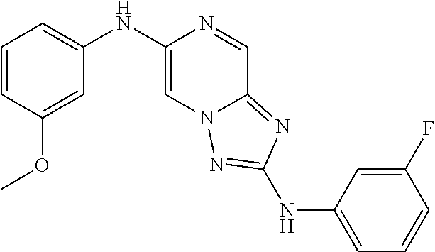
C1=CC(OC)=CC(NC2=CN3C(=NC(NC4=CC=CC(F)=C4)=N3)C=N2)=C1
